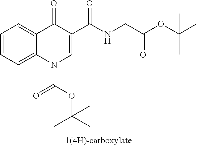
C1=CC=C2C(=C1)C(=O)C(C(NCC(OC(C)(C)C)=O)=O)=CN2C(OC(C)(C)C)=O
